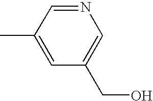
C1(C)=CC(CO)=CN=C1
